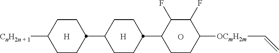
[H].O.[H].C1CC(C2CCC([OCmH2m]C=C)C(F)C2F)CCC1C1CCC([CnH2n + 1])CC1
